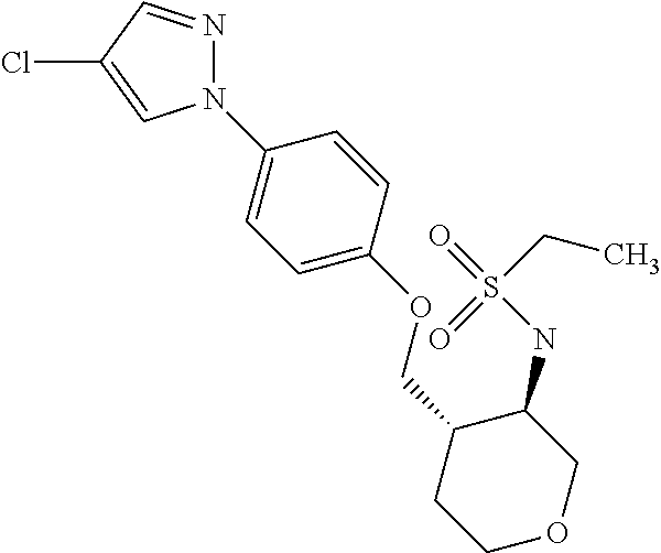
N1(C2=CC=C(OCC3CCOCC3NS(CC)(=O)=O)C=C2)N=CC(Cl)=C1
